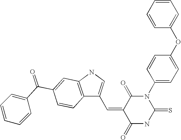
C1=CC=CC(OC2=CC=C(N3C(=O)C(=CC4=CNC5=C4C=CC(C(C4=CC=CC=C4)=O)=C5)C(=O)NC3=S)C=C2)=C1
